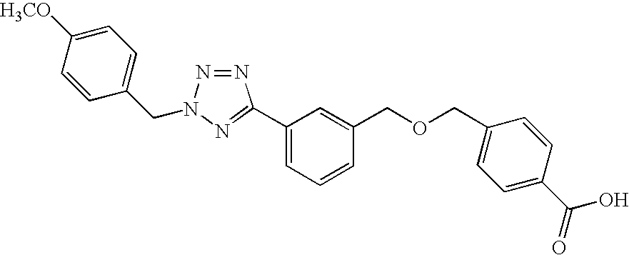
N1=NN(CC2=CC=C([H3CO])C=C2)N=C1C1=CC=CC(COCC2=CC=C(C(O)=O)C=C2)=C1
